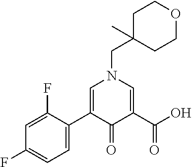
C1=C(F)C(C2=CN(CC3(C)CCOCC3)C=C(C(O)=O)C2=O)=CC=C1F
